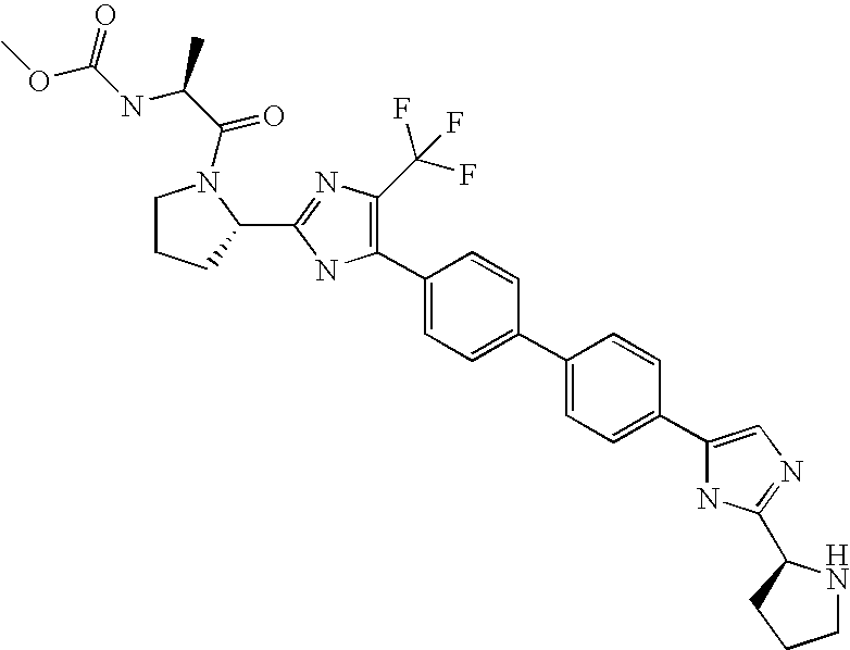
C1(C2=C(C(F)(F)F)N=C(C3N(C(C(C)NC(OC)=O)=O)CCC3)N2)=CC=C(C2=CC=C(C3=CN=C(C4NCCC4)N3)C=C2)C=C1
